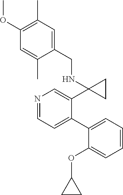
N1=CC=C(C2=CC=CC=C2OC2CC2)C(C2(NCC3=CC(C)=C(OC)C=C3C)CC2)=C1
